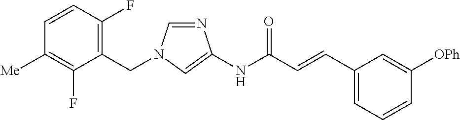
N1=CN(CC2=C(F)C=CC([Me])=C2F)C=C1NC(C=CC1=CC=CC([OPh])=C1)=O
